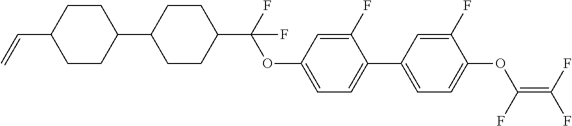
C1(C2CCC(C(OC3=CC=C(C4=CC=C(OC(F)=C(F)F)C(F)=C4)C(F)=C3)(F)F)CC2)CCC(C=C)CC1
